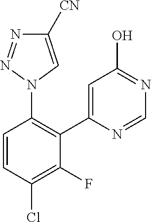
C1=CC(Cl)=C(F)C(C2=CC(O)=NC=N2)=C1N1C=C([CN])N=N1
